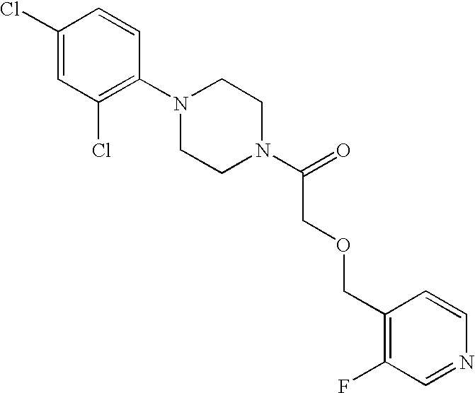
C1(Cl)=CC(Cl)=C(N2CCN(C(=O)COCC3=C(F)C=NC=C3)CC2)C=C1
